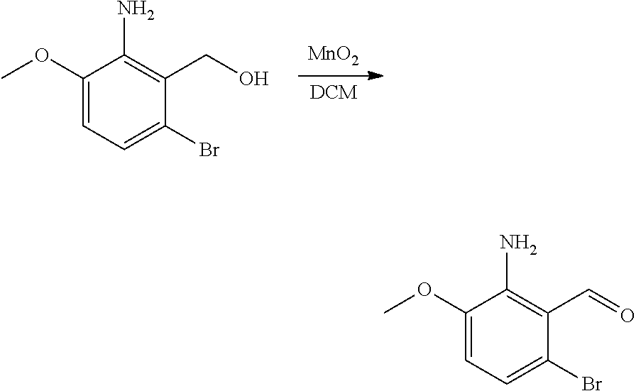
[DCM].[MnO2].C1(OC)=CC=C(Br)C(CO)=C1N.C1(OC)=CC=C(Br)C(C=O)=C1N
